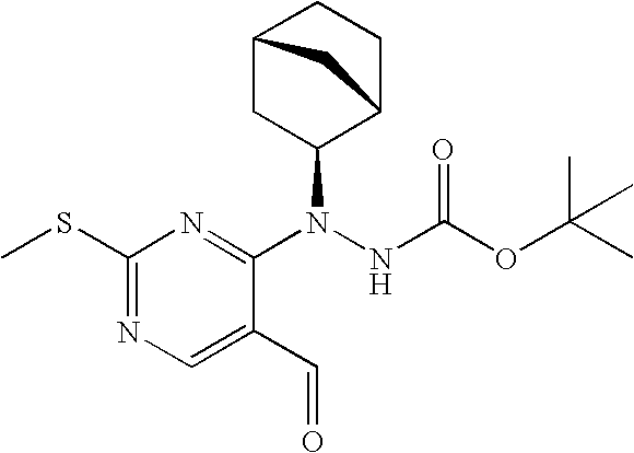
C12CC(N(NC(OC(C)(C)C)=O)C3=NC(SC)=NC=C3C=O)C(CC1)C2
